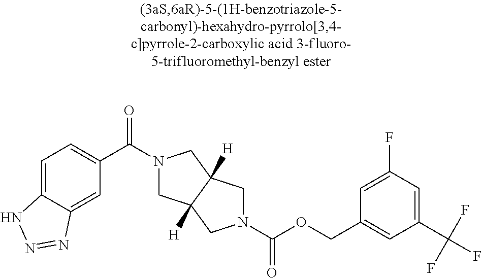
C1(C(=O)N2CC3([H])C([H])(C2)CN(C(OCC2=CC(C(F)(F)F)=CC(F)=C2)=O)C3)=CC=C2C(=C1)N=NN2
